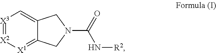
[X3]1=[X2][X1]=C2C(=C1)CN(C(=O)N[R2])C2
